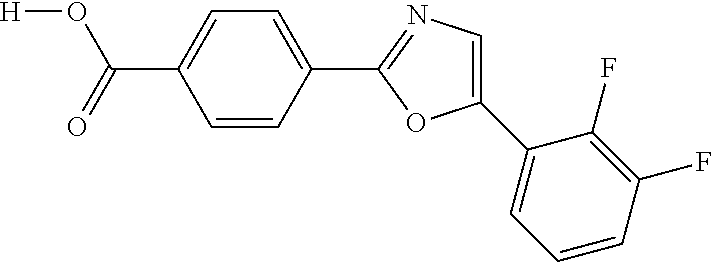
[H]OC(=O)C1=CC=C(C2=NC=C(C3=CC=CC(F)=C3F)O2)C=C1
